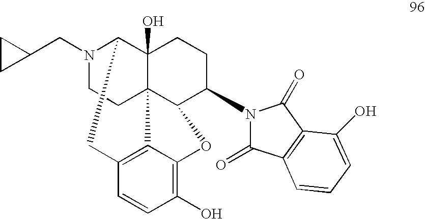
N1(CC2CC2)CCC23C4(O)C1CC1=C2C(=C(O)C=C1)OC3C(N1C(=O)C2=C(C1=O)C(O)=CC=C2)CC4
